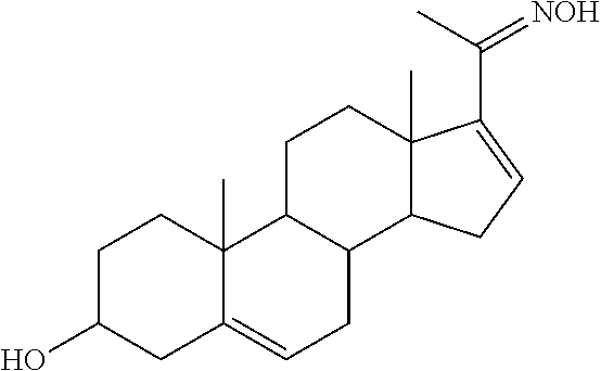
C1C(O)CC2=CCC3C(C2(C)C1)CCC1(C)C3CC=C1C(C)=[NOH]
